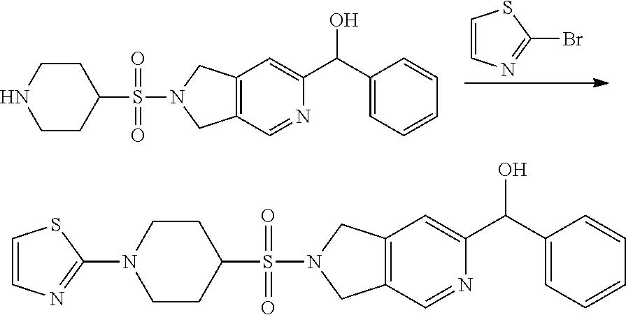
C1N(C2=NC=CS2)CCC(S(N2CC3=C(C2)C=C(C(C2=CC=CC=C2)O)N=C3)(=O)=O)C1.C1NCCC(S(N2CC3=C(C2)C=C(C(C2=CC=CC=C2)O)N=C3)(=O)=O)C1.BrC1=NC=CS1
